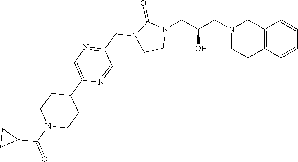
C12=C(C=CC=C1)CCN(CC(CN1C(=O)N(CC3=NC=C(C4CCN(C(=O)C5CC5)CC4)N=C3)CC1)O)C2
